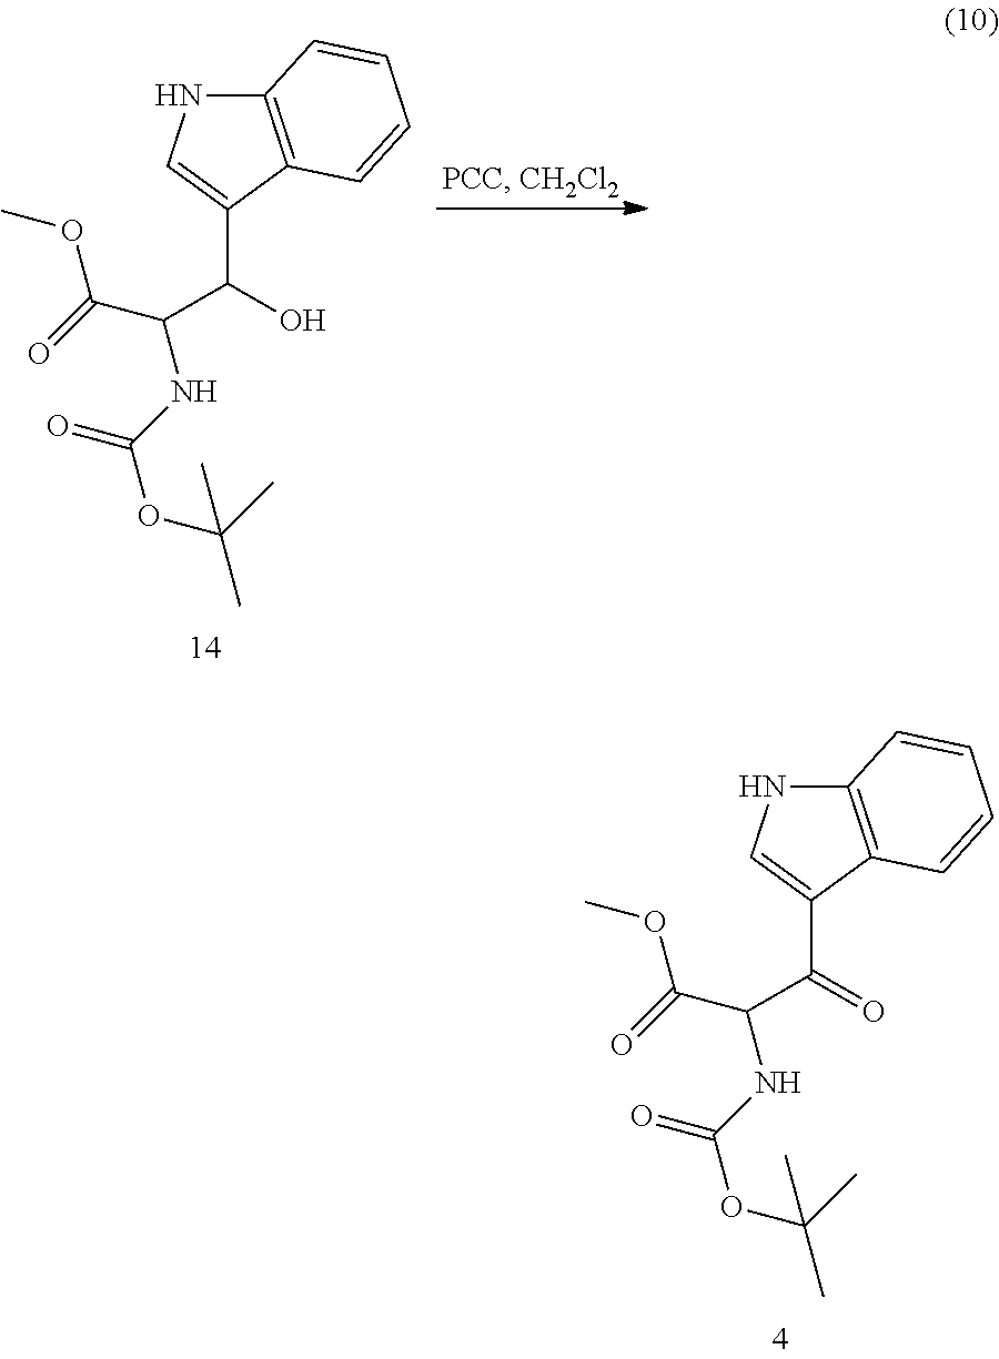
C(C(C1=CNC2=C1C=CC=C2)=O)(C(OC)=O)NC(=O)OC(C)(C)C.C(C(C1=CNC2=C1C=CC=C2)O)(C(OC)=O)NC(=O)OC(C)(C)C
